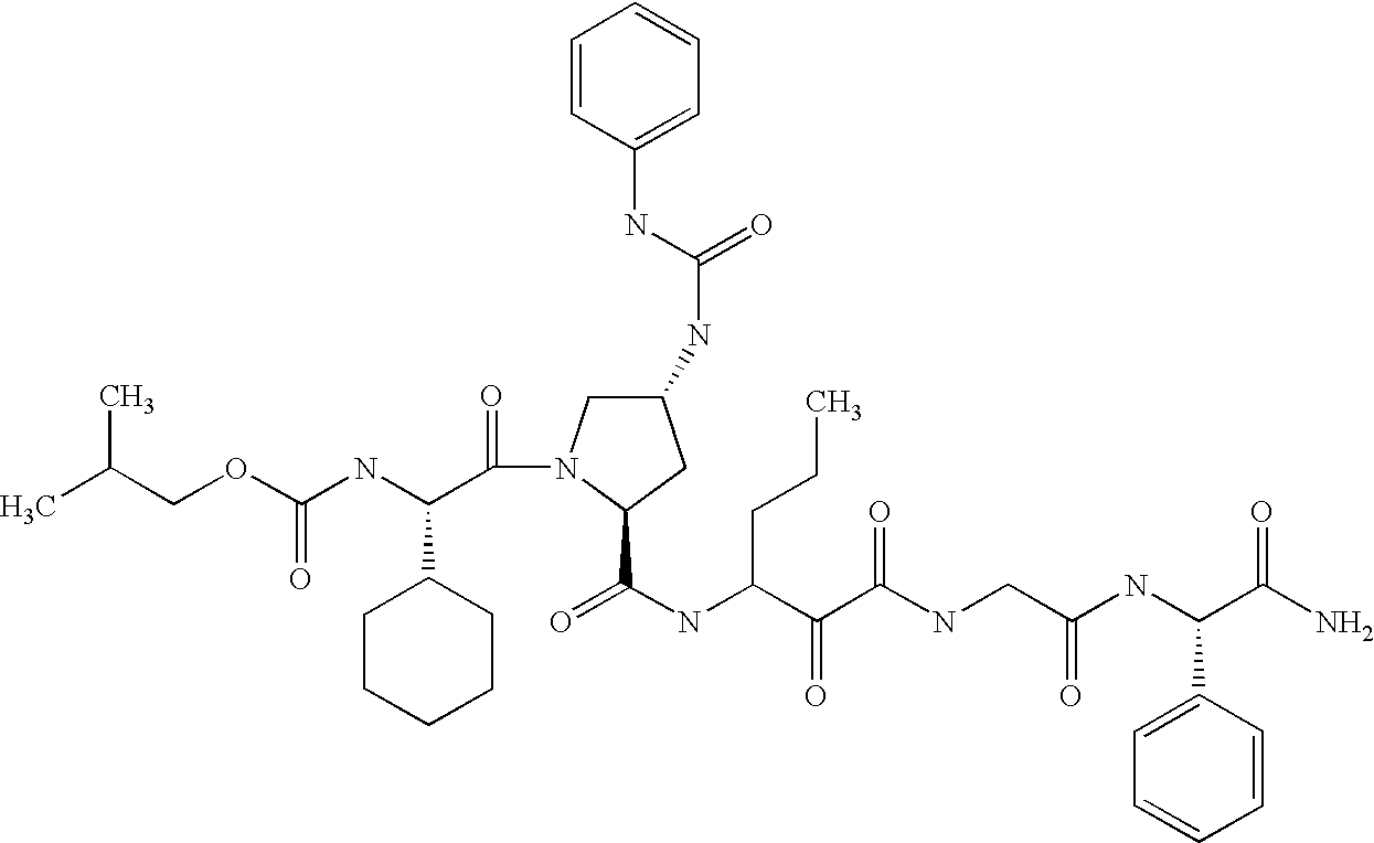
O(C(NC(C(=O)N1CC(NC(=O)NC2=CC=CC=C2)CC1C(NC(C(C(NCC(NC(C(N)=O)C1=CC=CC=C1)=O)=O)=O)CCC)=O)C1CCCCC1)=O)CC(C)C
